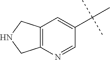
C12=C(N=CC(C(C)(C)C)=C1)CNC2
